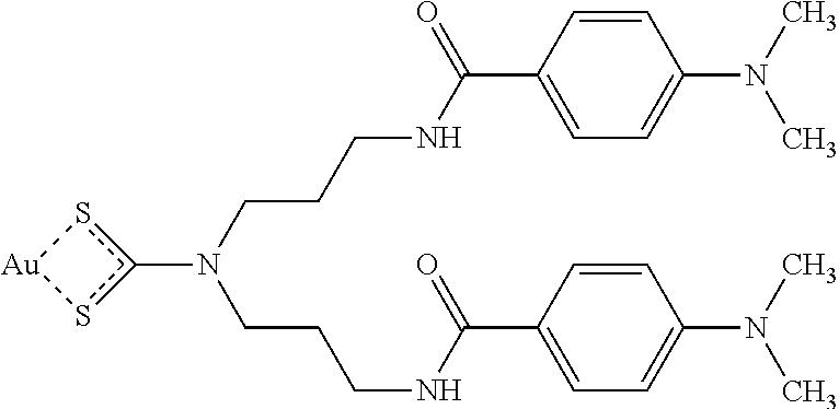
C(CN(CCCNC(C1=CC=C(N(C)C)C=C1)=O)c1s[Au]s1)CNC(C1=CC=C(N(C)C)C=C1)=O
